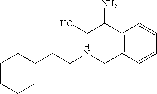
C1=CC=CC(CNCCC2CCCCC2)=C1C(CO)N
